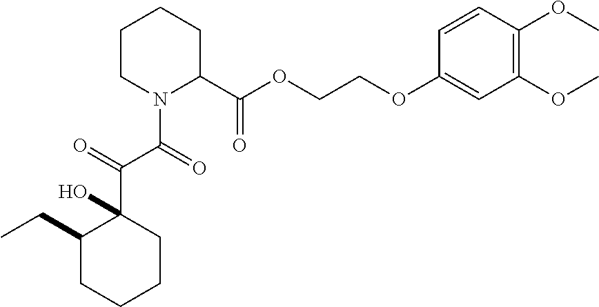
C1CN(C(C(C2(O)C(CC)CCCC2)=O)=O)C(C(OCCOC2=CC(OC)=C(OC)C=C2)=O)CC1
